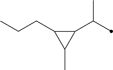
C1(C(C)C)C(CCC)C1C
